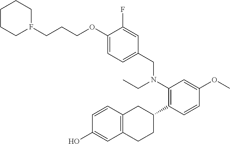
C1(O)=CC2=C(C=C1)CC(C1=C(N(CC3=CC=C(OCCCF4CCCCC4)C(F)=C3)CC)C=C(OC)C=C1)CC2
